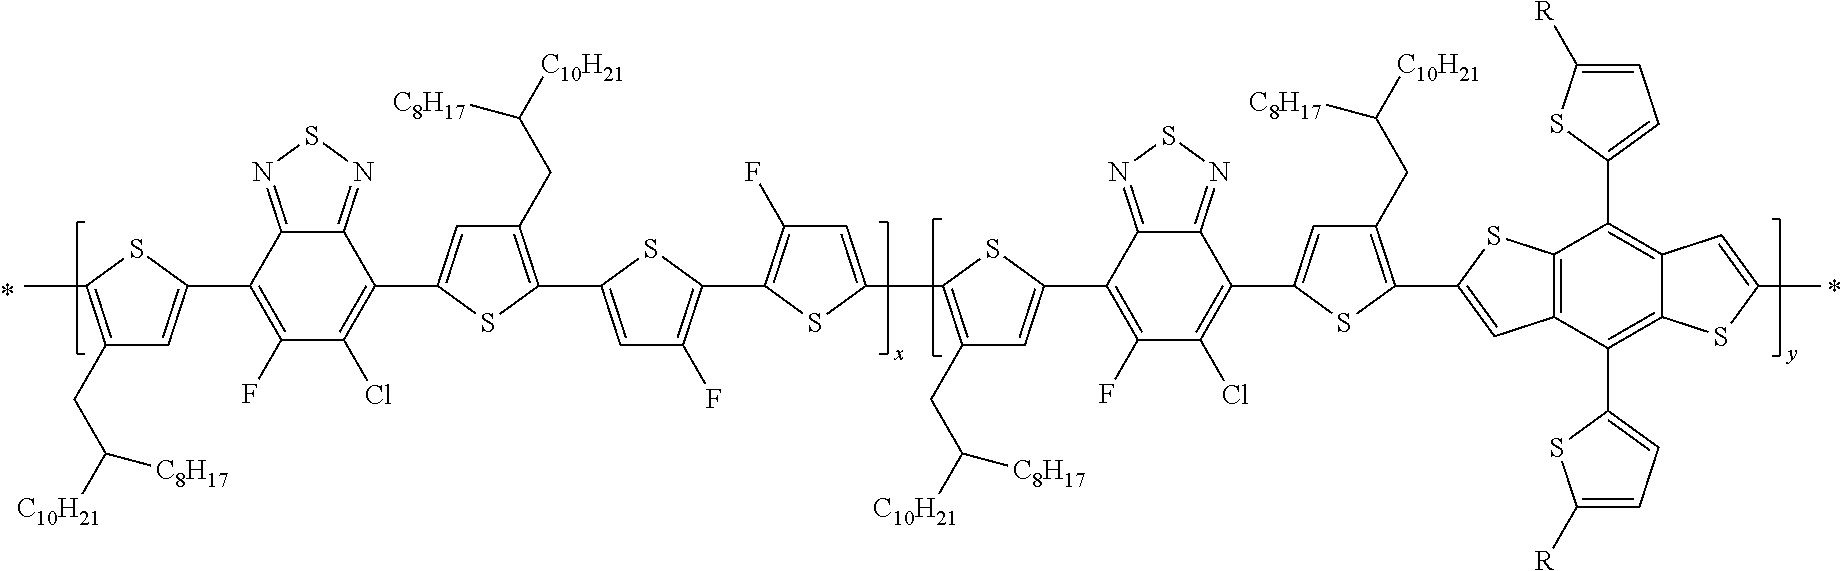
C1(CC([C10H21])[C8H17])=C(C)SC(C2=C(F)C(Cl)=C(C3=CC(CC([C10H21])[C8H17])=C(C4=CC(F)=C(C5=C(F)C=C(C6=C(CC([C10H21])[C8H17])C=C(C7=C(F)C(Cl)=C(C8=CC(CC([C10H21])[C8H17])=C(C9=CC%10=C(S9)C(C9=CC=C([R])S9)=C9C(=C%10C%10=CC=C([R])S%10)SC(C)=C9)S8)C8=NSN=C78)S6)S5)S4)S3)C3=NSN=C23)=C1
